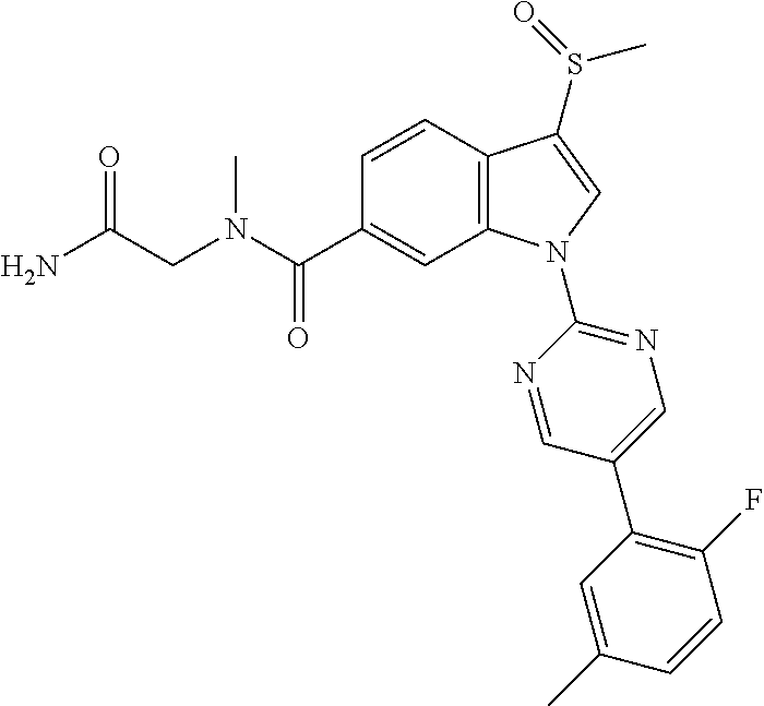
C(C1=CC2=C(C=C1)C(S(C)=O)=CN2C1=NC=C(C2=C(F)C=CC(C)=C2)C=N1)(=O)N(C)CC(N)=O
